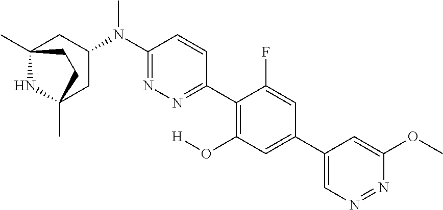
C12(C)NC(C)(CC(N(C3=NN=C(C4=C(O[H])C=C(C5=CN=NC(OC)=C5)C=C4F)C=C3)C)C1)CC2
